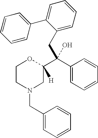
C1CN(CC2=CC=CC=C2)CC(C(C2=CC=CC=C2)(CC2=CC=CC=C2C2=CC=CC=C2)O)([H])O1
